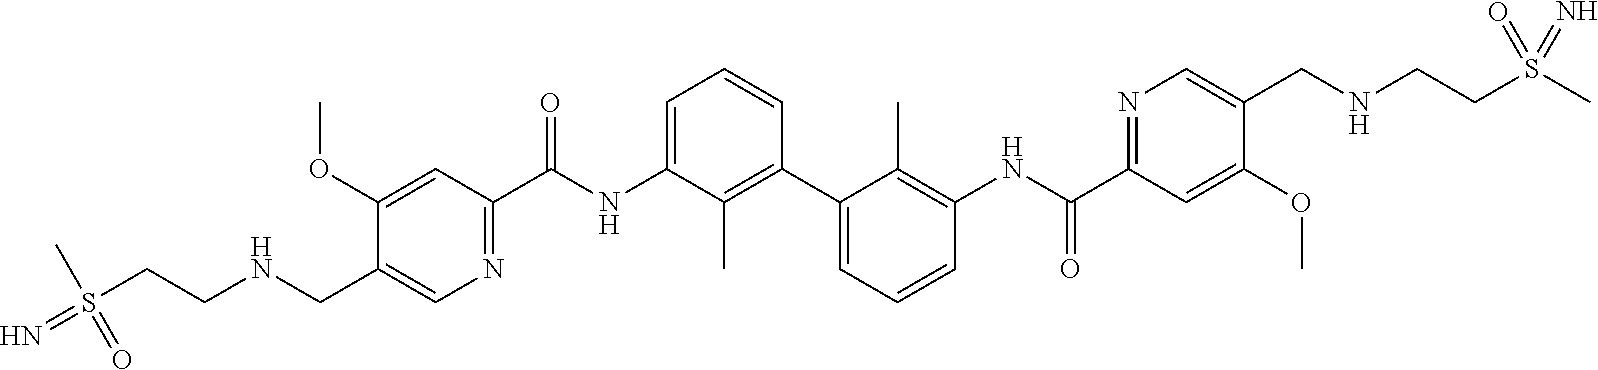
C1(OC)=CC(C(NC2=CC=CC(C3=CC=CC(NC(C4=NC=C(CNCCS(C)(=N)=O)C(OC)=C4)=O)=C3C)=C2C)=O)=NC=C1CNCCS(=N)(=O)C
